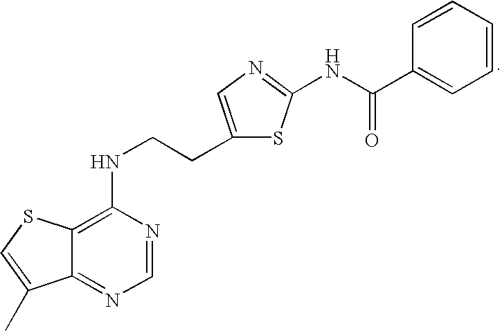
C12=NC=NC(NCCC3=CN=C(NC(=O)C4=CC=CC=C4)S3)=C1SC=C2C
